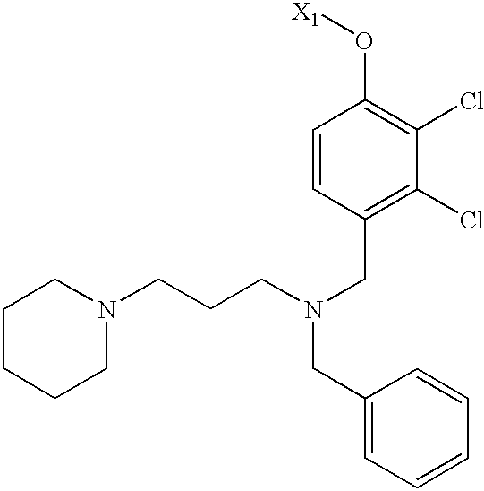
C1=CC(CN(CC2=CC=CC=C2)CCCN2CCCCC2)=C(Cl)C(Cl)=C1O[X1]
